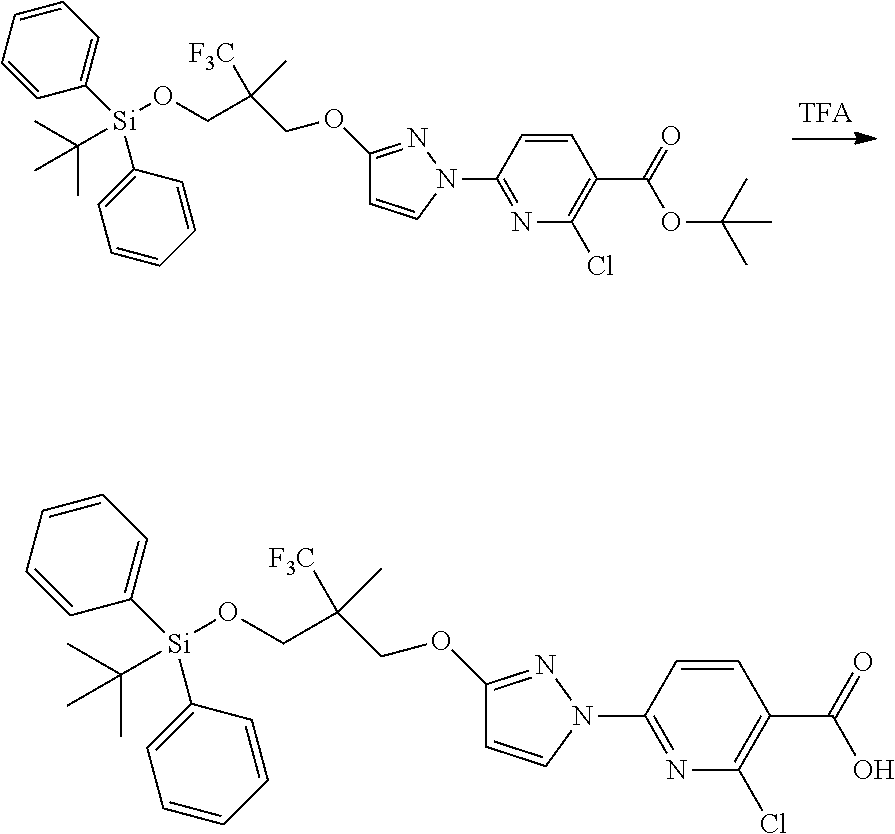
C1([Si](C2=CC=CC=C2)(C(C)(C)C)OCC(COC2=NN(C3=NC(Cl)=C(C(=O)OC(C)(C)C)C=C3)C=C2)([F3C])C)=CC=CC=C1.C1([Si](C2=CC=CC=C2)(C(C)(C)C)OCC(COC2=NN(C3=NC(Cl)=C(C(=O)O)C=C3)C=C2)([F3C])C)=CC=CC=C1
